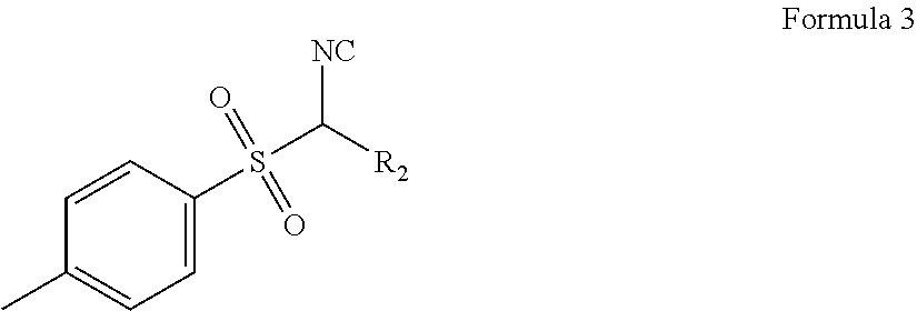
C1=CC(S(C([R2])[NC])(=O)=O)=CC=C1C
